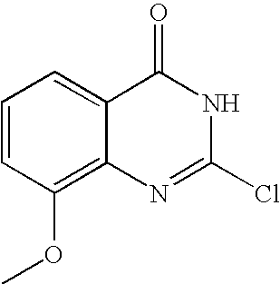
C1=CC(OC)=C2C(=C1)C(=O)NC(Cl)=N2
